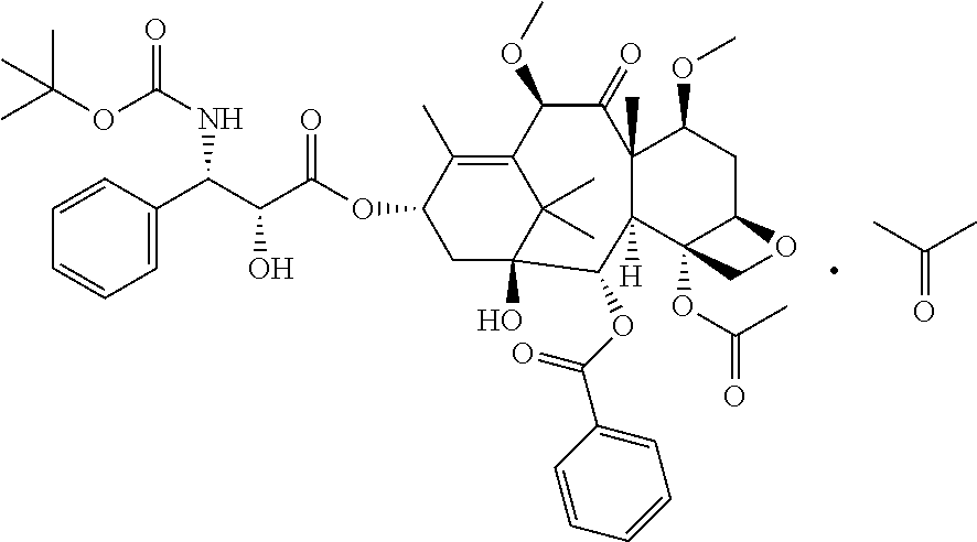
CC(OC(NC(C(C(OC1C(C)=C2C(C)(C)C(O)(C1)C(OC(=O)C1=CC=CC=C1)C1([H])C(C)(C(=O)C2OC)C(OC)CC2C1(OC(C)=O)CO2)=O)O)C1=CC=CC=C1)=O)(C)C.O=C(C)C
